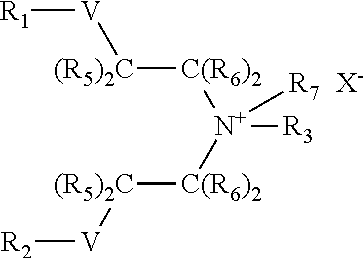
[R1][V][(R5)2C][C(R6)2][N+]([R7])([C(R6)2][(R5)2C][V][R2])[R3].[X-]
